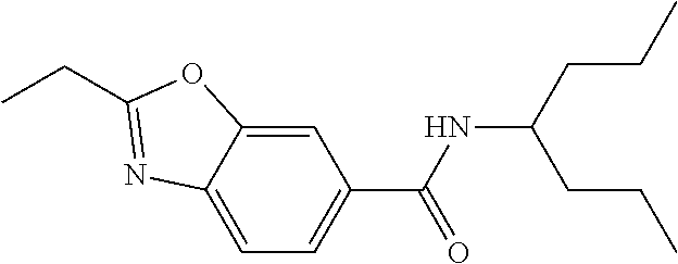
C1=C2C(=CC(C(NC(CCC)CCC)=O)=C1)OC(CC)=N2
